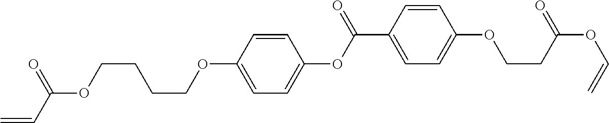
O(C1=CC=C(OC(C2=CC=C(OCCC(OC=C)=O)C=C2)=O)C=C1)CCCCOC(C=C)=O
